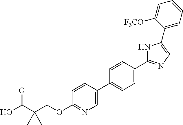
OC(C(COC1=NC=C(C2=CC=C(C3=NC=C(C4=CC=CC=C4[F3CO])N3)C=C2)C=C1)(C)C)=O
